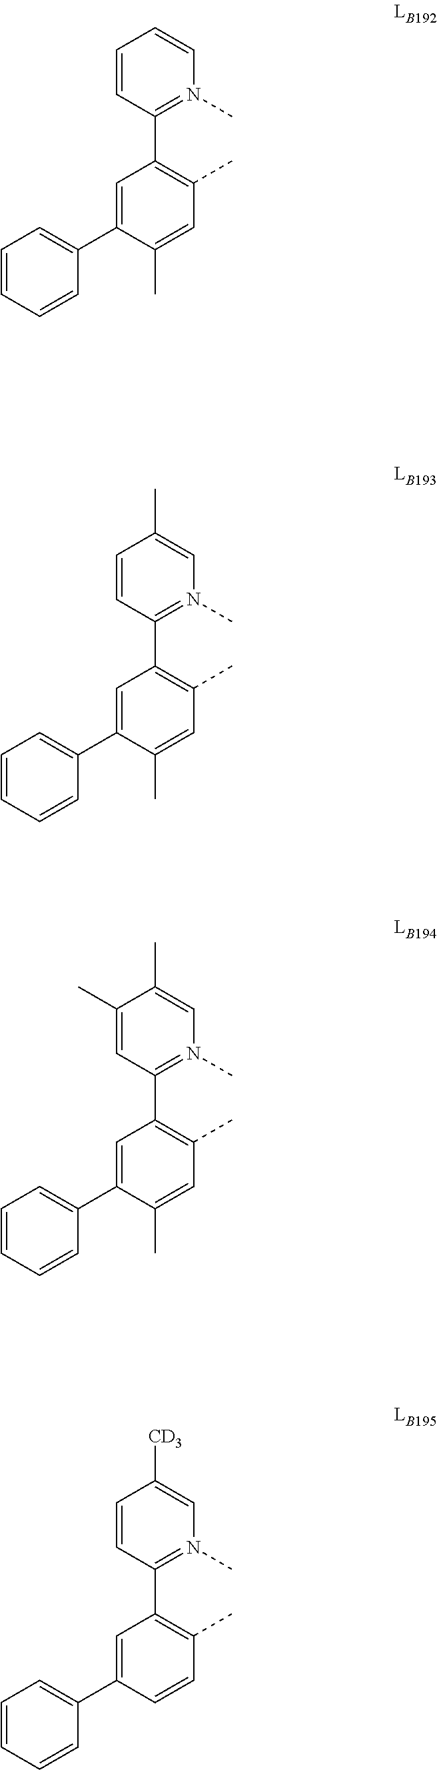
C1(C)=CC(C2=C(C)C=C(C)C(C3=CC=CC=C3)=C2)=N(C)C=C1C.C1=CC(C2=C(C)C=CC(C3=CC=CC=C3)=C2)=N(C)C=C1[CD3].C1=CC(C2=C(C)C=C(C)C(C3=CC=CC=C3)=C2)=N(C)C=C1.C1=CC(C2=C(C)C=C(C)C(C3=CC=CC=C3)=C2)=N(C)C=C1C
